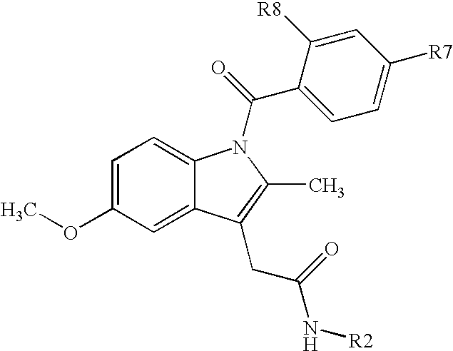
C1=C(OC)C=C2C(=C1)N(C(=O)C1=CC=C([R7])C=C1[R8])C(C)=C2CC(=O)N[R2]
